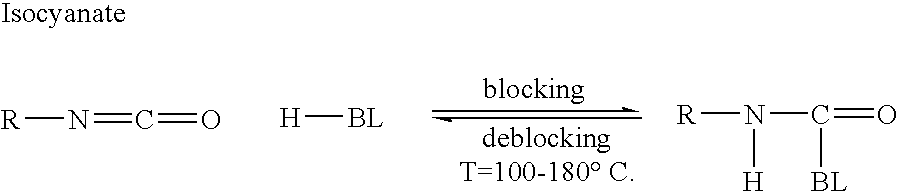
N([R])=C=O.[BL][H].[R]N([H])C(=O)[BL]
